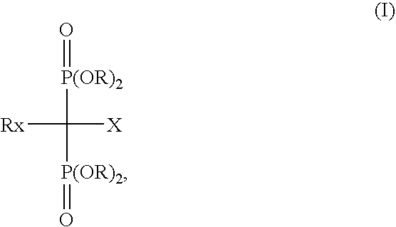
O=[P(OR)2]C([Rx])([X])[P(OR)2]=O
